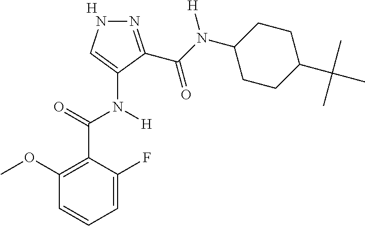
[H].C1=C(F)C(C(=O)N(C2=CNN=C2C(N(C2CCC(C(C)(C)C)CC2)[H])=O)[H])=C(OC)C=C1
